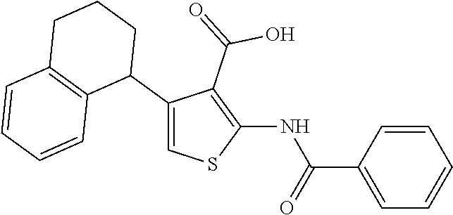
C1(C2CCCC3=C2C=CC=C3)=CSC(NC(C2=CC=CC=C2)=O)=C1C(=O)O
